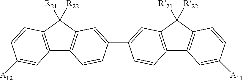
C12=C(C([R22])([R21])C3=C1C=CC(C1=CC4=C(C5=C(C4([R22])[R21])C=CC([A11])=C5)C=C1)=C3)C=CC([A12])=C2
